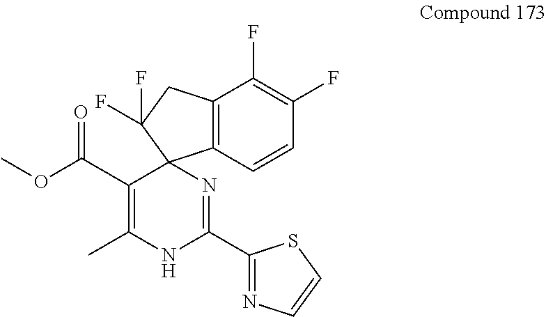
C12=C(CC(F)(F)C13N=C(C1=NC=CS1)NC(C)=C3C(=O)OC)C(F)=C(F)C=C2
